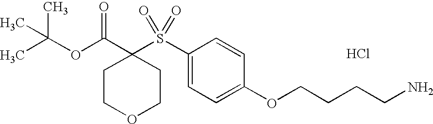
Cl.CC(OC(C1(S(C2=CC=C(OCCCCN)C=C2)(=O)=O)CCOCC1)=O)(C)C
